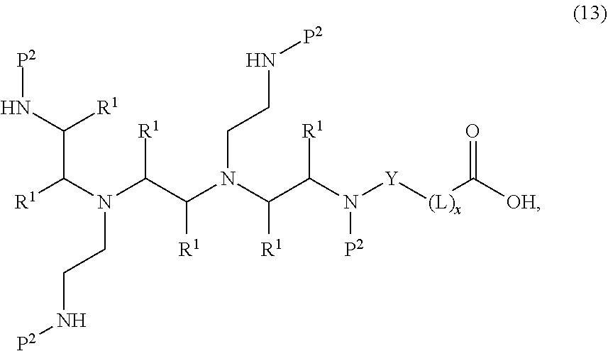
[R1]C(N(C(C(N(C(C(N([Y][(L)x]C([OH])=O)[P2])[R1])[R1])CCN[P2])[R1])[R1])CCN[P2])C(N[P2])[R1]
